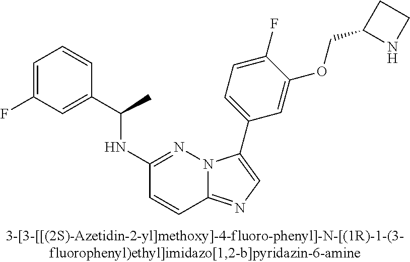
C1(NC(C2=CC(F)=CC=C2)C)=NN2C(=NC=C2C2=CC=C(F)C(OCC3NCC3)=C2)C=C1
